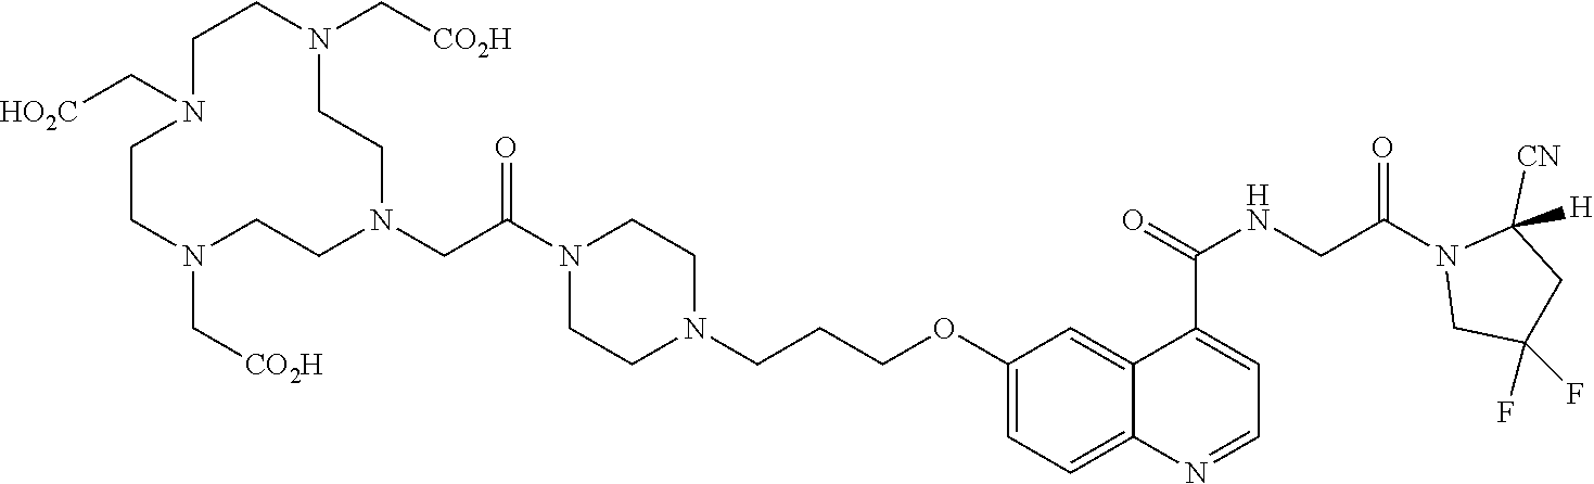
C1CN(CC(N2CCN(CCCOC3=CC=C4C(=C3)C(C(=O)NCC(N3CC(F)(F)CC3([CN])[H])=O)=CC=N4)CC2)=O)CCN(C[CO2H])CCN(C[HO2C])CCN1C[CO2H]
